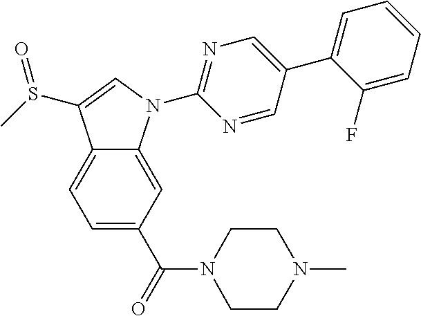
C12=CC=C(C(=O)N3CCN(C)CC3)C=C1N(C1=NC=C(C3=CC=CC=C3F)C=N1)C=C2S(C)=O
